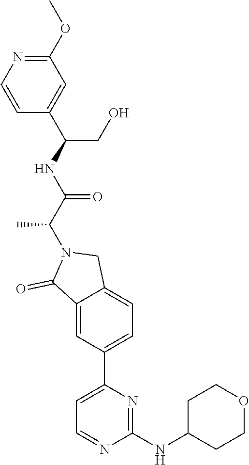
C1(NC2CCOCC2)=NC(C2=CC=C3C(=C2)C(=O)N(C(C(NC(C2=CC(OC)=NC=C2)CO)=O)C)C3)=CC=N1
